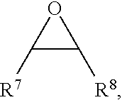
C1([R7])C([R8])O1
